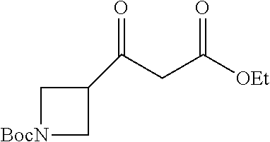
C1[BocN]CC1C(CC([OEt])=O)=O
